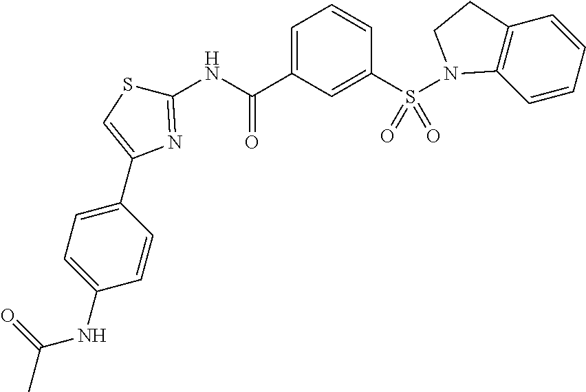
C1(C2=CSC(NC(C3=CC=CC(S(N4C5=C(C=CC=C5)CC4)(=O)=O)=C3)=O)=N2)=CC=C(NC(C)=O)C=C1
